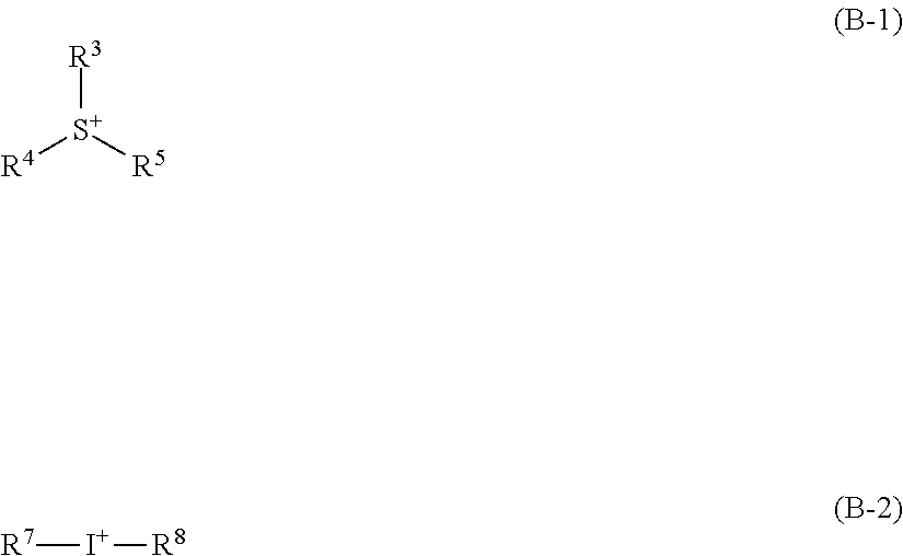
[R3][S+]([R4])[R5].[I+]([R7])[R8]
